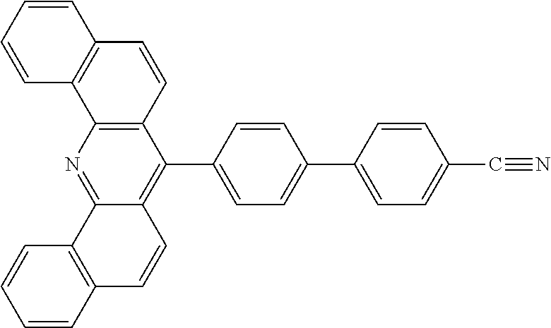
C1=CC=CC2=C1C1=C(C=C2)C(C2=CC=C(C3=CC=C(C#N)C=C3)C=C2)=C2C(=N1)C1=C(C=C2)C=CC=C1
